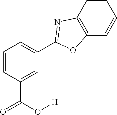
C1=CC=C(C2=NC3=C(O2)C=CC=C3)C=C1C(O[H])=O
